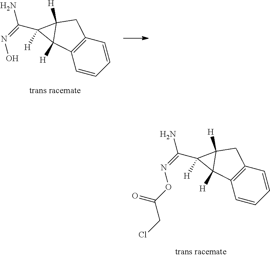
C1=CC=CC2=C1C1([H])C([H])(C2)C1(C(=NOC(CCl)=O)N)[H].C1=CC=CC2=C1C1([H])C([H])(C2)C1(C(=NO)N)[H]
